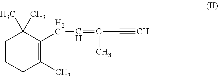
C1(C)=C(CC=C(C#C)C)C(C)(C)CCC1
